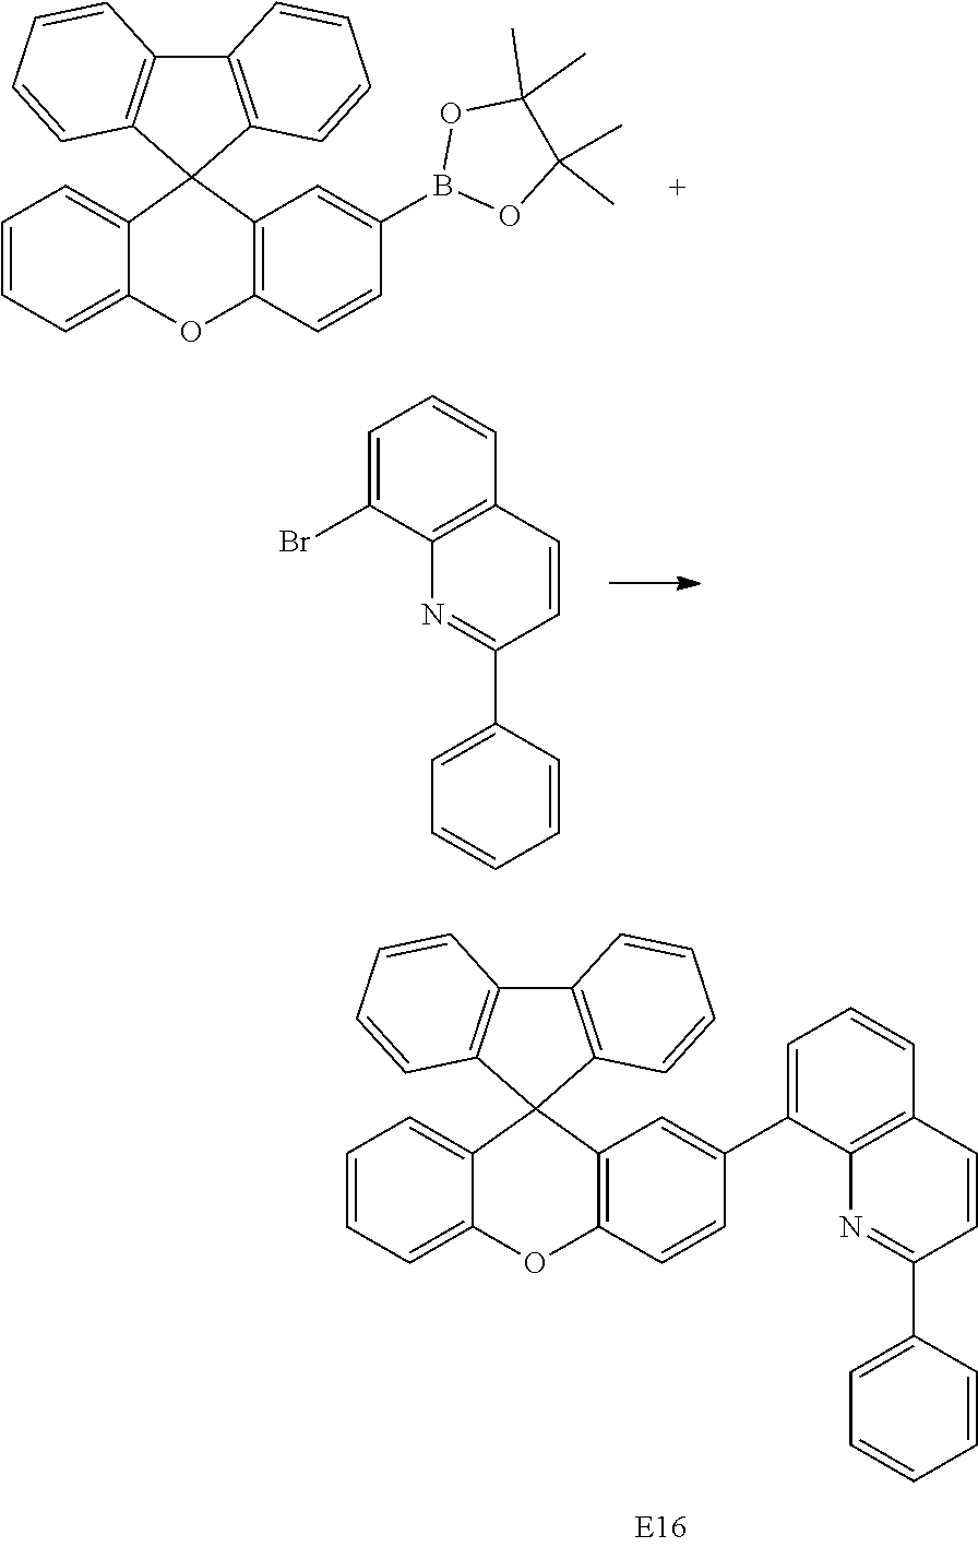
C1=CC=C2C(=C1)C1(C3=C(O2)C=CC(B2OC(C)(C)C(C)(C)O2)=C3)C2=C(C3=C1C=CC=C3)C=CC=C2.C1=C(Br)C2=C(C=C1)C=CC(C1=CC=CC=C1)=N2.C1=CC=C2C(=C1)C1(C3=C(O2)C=CC(C2=CC=CC4=C2N=C(C2=CC=CC=C2)C=C4)=C3)C2=C(C3=C1C=CC=C3)C=CC=C2
